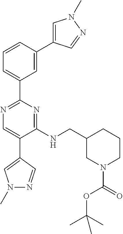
N1=C(C2=CC=CC(C3=CN(C)N=C3)=C2)N=C(NCC2CN(C(OC(C)(C)C)=O)CCC2)C(C2=CN(C)N=C2)=C1
